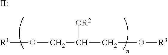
[R1]OCC(CO[R3])[OR2].[II:]
